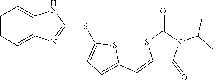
C1=CC=C2C(=C1)NC(SC1=CC=C(C=C3C(=O)N(C(C)C)C(=O)S3)S1)=N2
